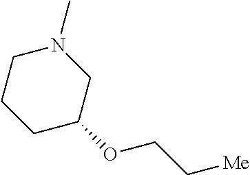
C1CCC(OCC[Me])CN1C
